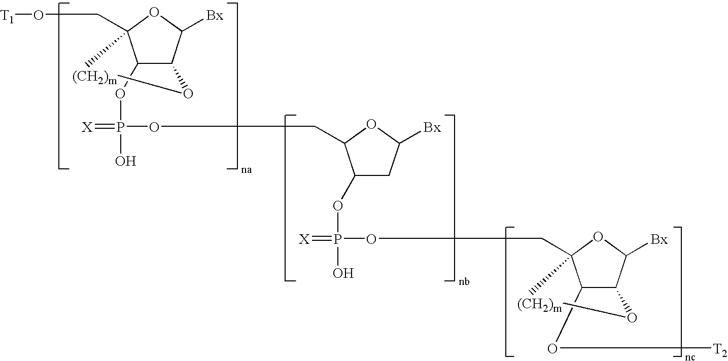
C1(OP(=[X])(O)OCC2C(OP(OCC34C(O[T2])C(C([Bx])O3)O[(CH2)m]4)(=[X])O)CC([Bx])O2)C2C([Bx])OC1(CO[T1])[(CH2)m]O2
